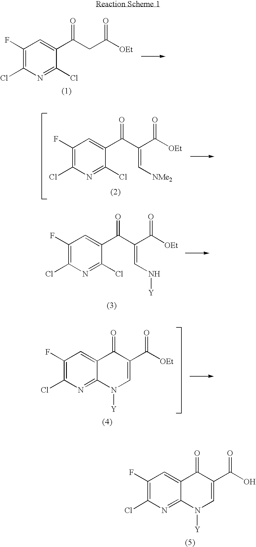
C1(F)=C(Cl)N=C(Cl)C(C(CC([OEt])=O)=O)=C1.C1(F)=C(Cl)N=C(Cl)C(C(C(=C[NMe2])C([OEt])=O)=O)=C1.C1(F)=C(Cl)N=C2C(=C1)C(=O)C(C([OEt])=O)=CN2[Y].C1(F)=C(Cl)N=C2C(=C1)C(=O)C(C(O)=O)=CN2[Y].C1(F)=C(Cl)N=C(Cl)C(C(C(=CN[Y])C([OEt])=O)=O)=C1
